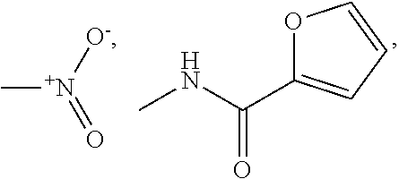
C[N+](=O)[O-].O1C(C(NC)=O)=CC=C1
